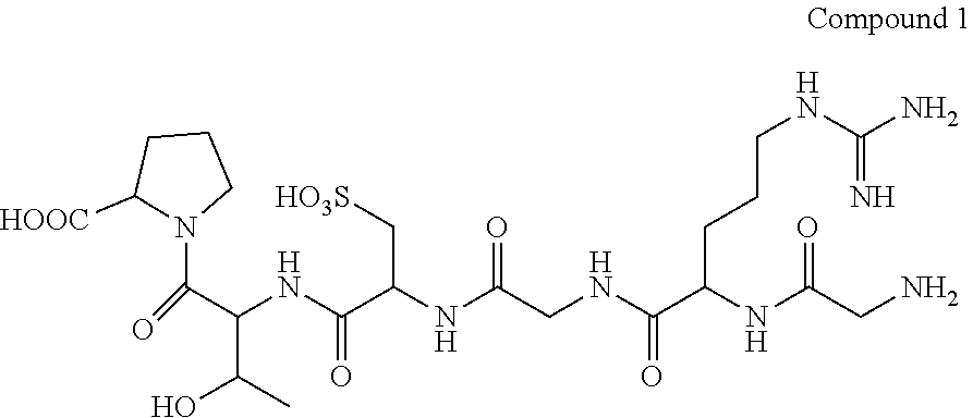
C(C(C)O)(C(=O)N1C([HOOC])CCC1)NC(C(NC(CNC(C(NC(CN)=O)CCCNC(N)=N)=O)=O)C[HO3S])=O
